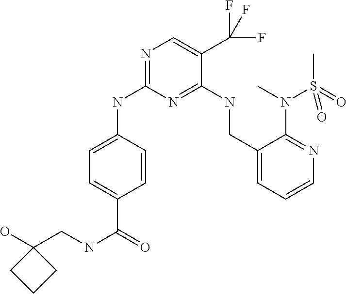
C1=C(C(NCC2(O)CCC2)=O)C=CC(NC2=NC=C(C(F)(F)F)C(NCC3=CC=CN=C3N(C)S(C)(=O)=O)=N2)=C1
